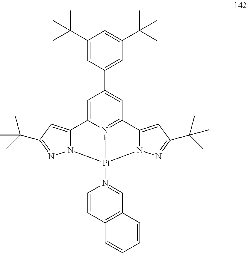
C1=C2N3=C(C=C1C1=CC(C(C)(C)C)=CC(C(C)(C)C)=C1)C1=CC(C(C)(C)C)=NN1[Pt]3(N1=CC3=C(C=C1)C=CC=C3)N1C2=CC(C(C)(C)C)=N1
